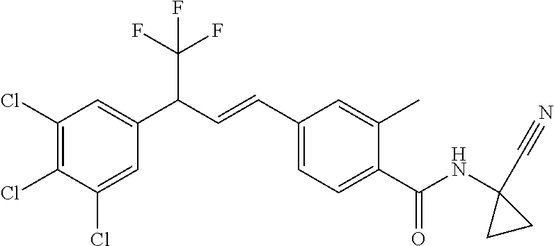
C1(Cl)=C(Cl)C(Cl)=CC(C(C=CC2=CC=C(C(=O)NC3(C#N)CC3)C(C)=C2)C(F)(F)F)=C1
